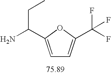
C1=C(C(N)CC)OC(C(F)(F)F)=C1
